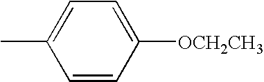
C1(C)=CC=C([OCH2CH3])C=C1
